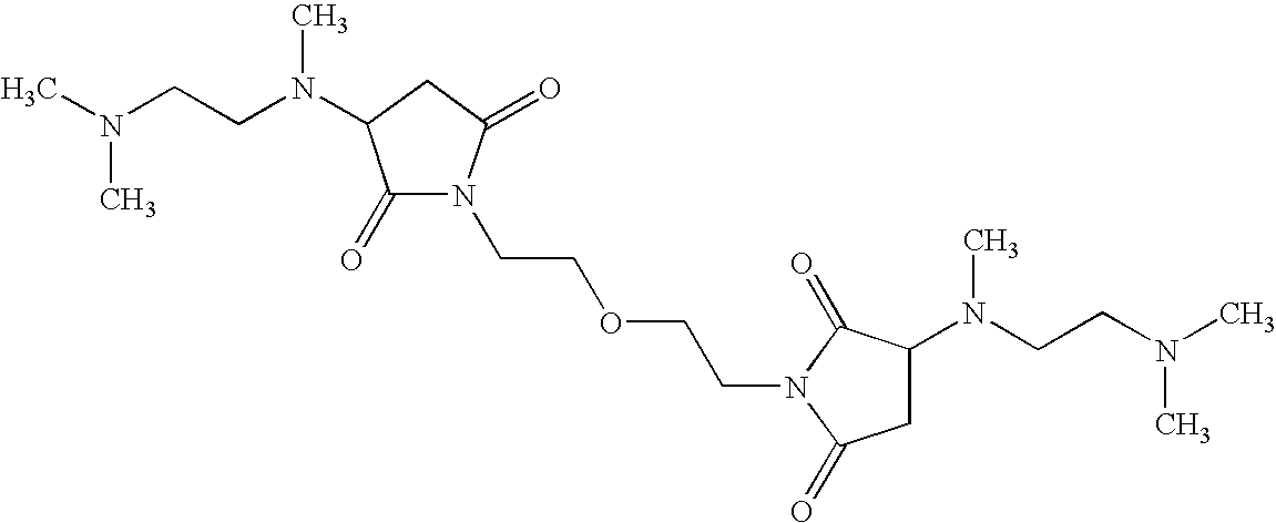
C1(=O)N(CCOCCN2C(=O)C(N(CCN(C)C)C)CC2=O)C(=O)CC1N(CCN(C)C)C
